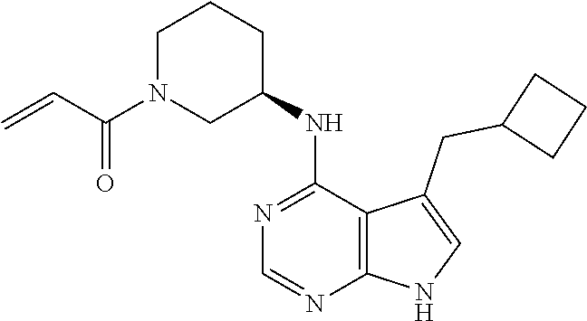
C1N(C(C=C)=O)CC(NC2=NC=NC3=C2C(CC2CCC2)=CN3)CC1
